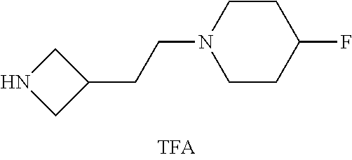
N1CC(CCN2CCC(F)CC2)C1
